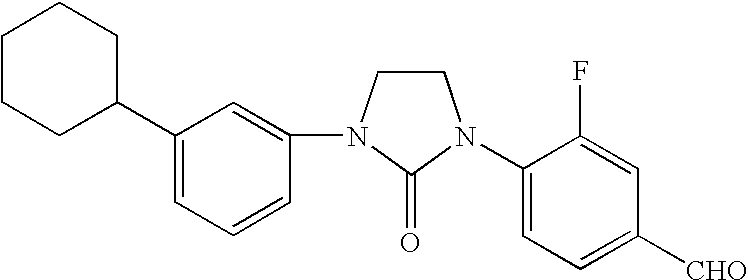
C1(N2CCN(C3=CC(C4CCCCC4)=CC=C3)C2=O)=CC=C([CHO])C=C1F
